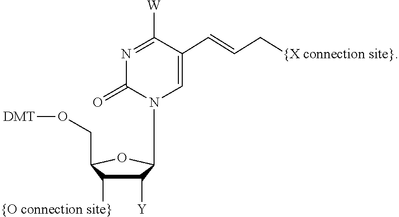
C1([Y])C([{O connection site}])C(CO[DMT])OC1N1C=C(C=CC[{X connection site}])C([W])=NC1=O
